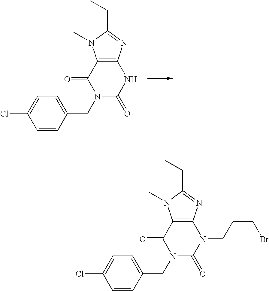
C(C1=CC=C(Cl)C=C1)N1C(=O)NC2=C(C1=O)N(C)C(CC)=N2.C(C1=CC=C(Cl)C=C1)N1C(=O)N(CCCBr)C2=C(C1=O)N(C)C(CC)=N2
